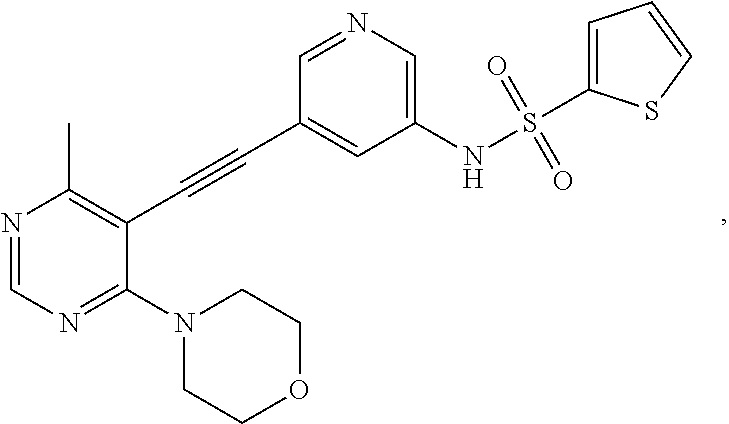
N1=CN=C(N2CCOCC2)C(C#CC2=CC(NS(=O)(=O)C3=CC=CS3)=CN=C2)=C1C
